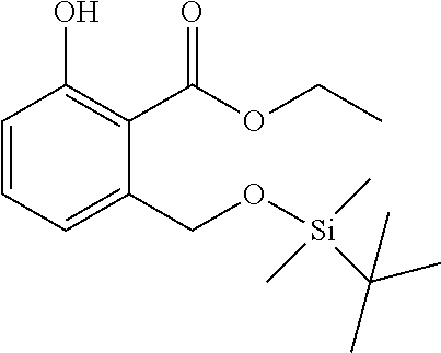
C1=CC=C(CO[Si](C(C)(C)C)(C)C)C(C(OCC)=O)=C1O
